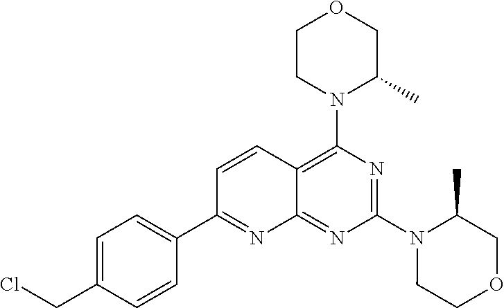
C1CN(C2=C3C(=NC(N4CCOCC4C)=N2)N=C(C2=CC=C(CCl)C=C2)C=C3)C(C)CO1
